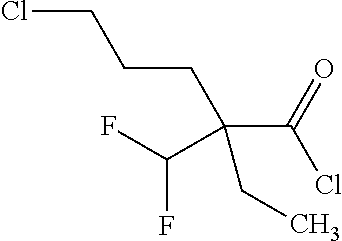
ClCCCC(C(Cl)=O)(CC)C(F)F
